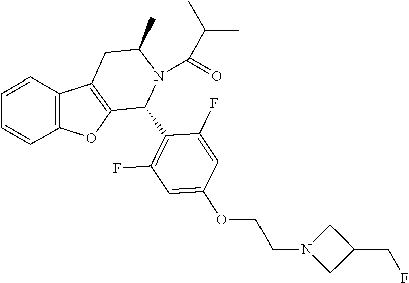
C1=CC2=C(C=C1)OC1=C2CC(C)N(C(C(C)C)=O)C1C1=C(F)C=C(OCCN2CC(CF)C2)C=C1F
